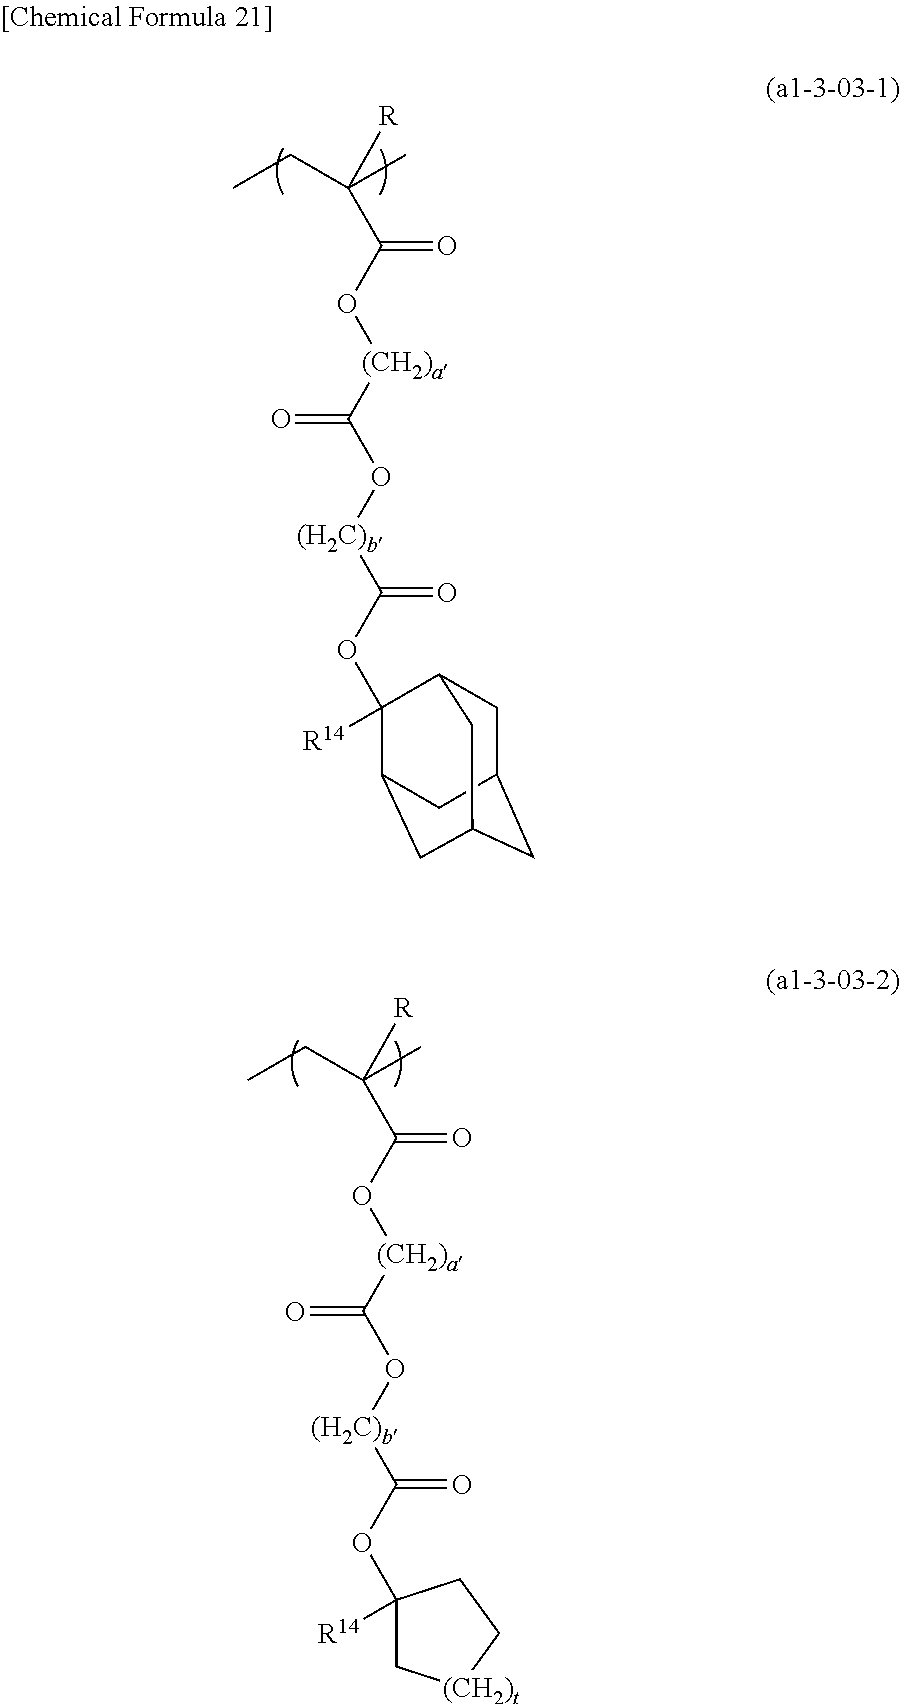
CCC(C)([R])C(=O)O[(CH2)a]C(=O)O[(H2C)b]C(OC1([R14])C2CC3CC(CC1C3)C2)=O.CCC(C)([R])C(=O)O[(CH2)a]C(=O)O[(H2C)b]C(OC1([R14])C[(CH2)t]CC1)=O
